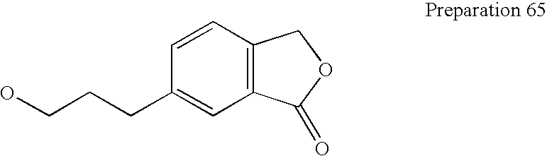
C1=CC2=C(C=C1CCCO)C(=O)OC2
